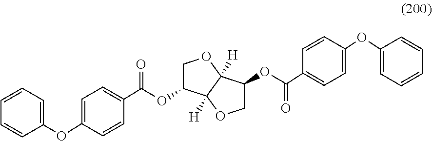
C(OC1COC2([H])C1([H])OCC2OC(=O)C1=CC=C(OC2=CC=CC=C2)C=C1)(C1=CC=C(OC2=CC=CC=C2)C=C1)=O
